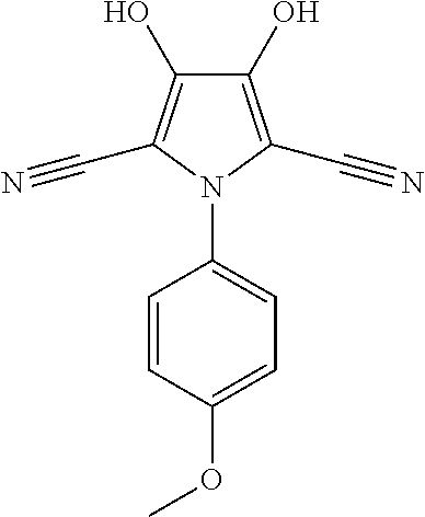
C1(O)=C(C#N)N(C2=CC=C(OC)C=C2)C(C#N)=C1O
